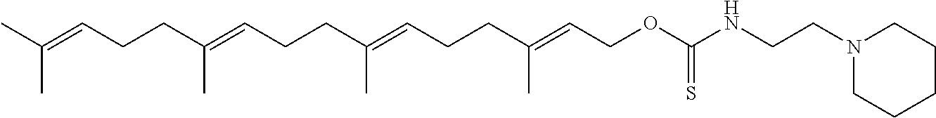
C(C(=CCCC(=CCCC(=CCOC(NCCN1CCCCC1)=S)C)C)C)CC=C(C)C
